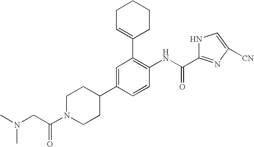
C1C=C(C2=C(NC(=O)C3=NC([CN])=CN3)C=CC(C3CCN(C(CN(C)C)=O)CC3)=C2)CCC1
